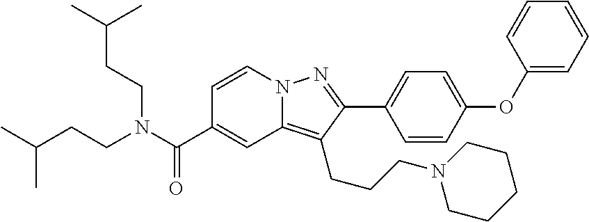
N12C(=C(CCCN3CCCCC3)C(C3=CC=C(OC4=CC=CC=C4)C=C3)=N1)C=C(C(N(CCC(C)C)CCC(C)C)=O)C=C2
